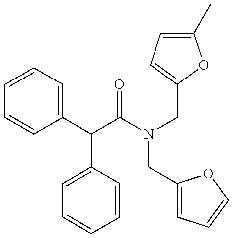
C1=CC=C(C(C(N(CC2=CC=C(C)O2)CC2=CC=CO2)=O)C2=CC=CC=C2)C=C1
